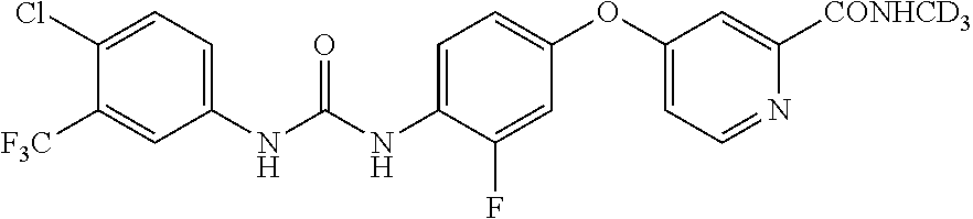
C1(OC2=CC=NC([CONHCD3])=C2)=CC=C(NC(NC2=CC=C(Cl)C([F3C])=C2)=O)C(F)=C1
